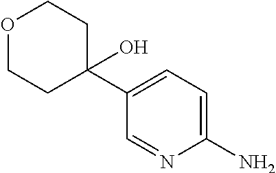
O1CCC(C2=CC=C(N)N=C2)(O)CC1
